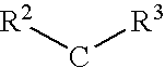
[R2]C[R3]
